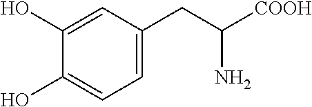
C1=C(CC([COOH])N)C=C(O)C(O)=C1
